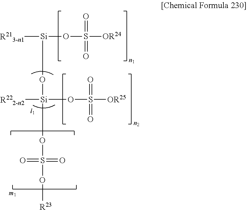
[R213-n1][Si](OS(=O)(=O)[OR24])O[Si]([R222-n2])(OS(=O)(=O)[OR25])OS(O[R23])(=O)=O
